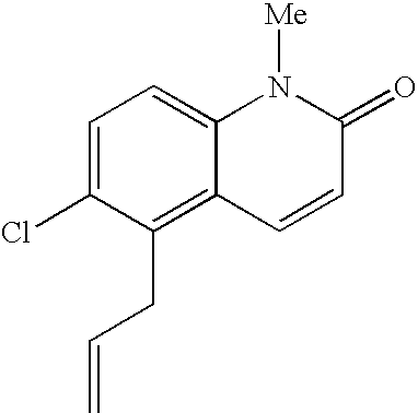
C1=C(Cl)C(CC=C)=C2C(=C1)N([Me])C(=O)C=C2
